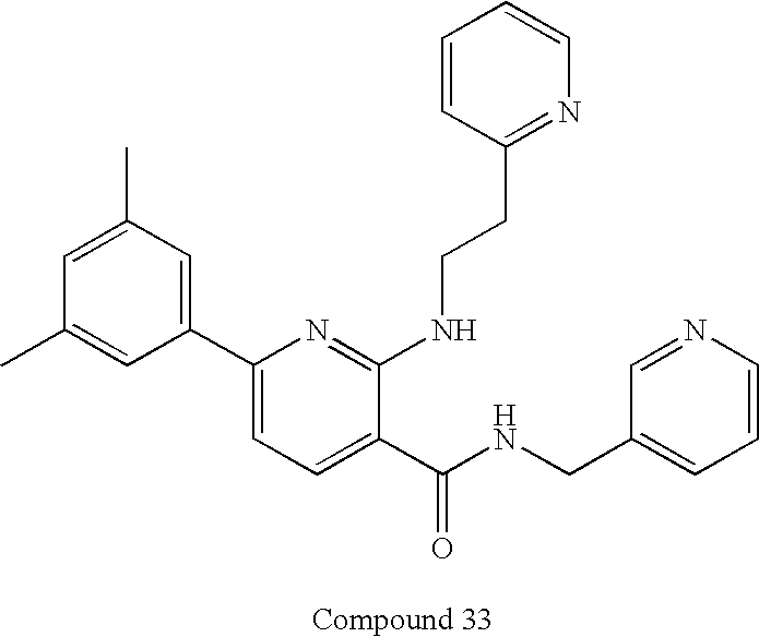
C1(C2=CC(C)=CC(C)=C2)=CC=C(C(NCC2=CC=CN=C2)=O)C(NCCC2=NC=CC=C2)=N1
